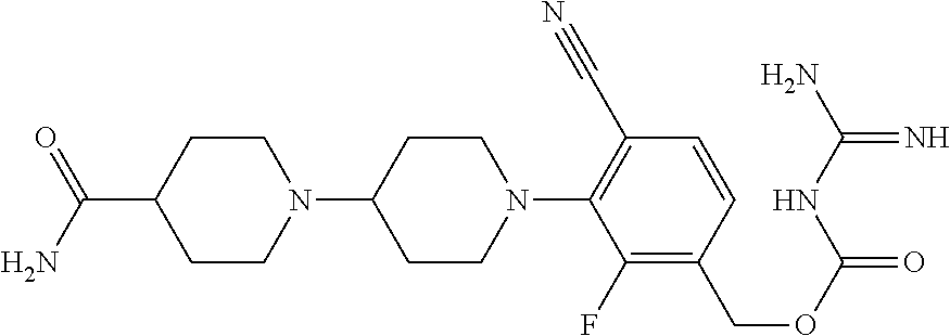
C1CC(C(N)=O)CCN1C1CCN(C2=C(C#N)C=CC(COC(=O)NC(N)=N)=C2F)CC1
